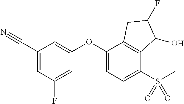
C1(C#N)=CC(F)=CC(OC2=CC=C(S(C)(=O)=O)C3=C2CC(F)C3O)=C1
